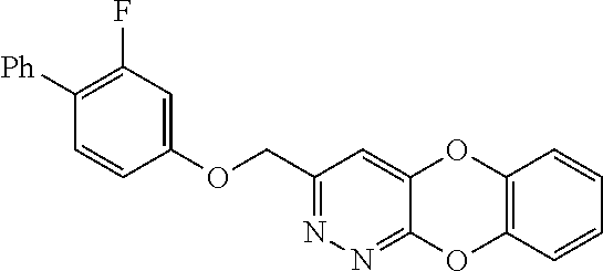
C1(COC2=CC(F)=C([Ph])C=C2)=NN=C2C(=C1)OC1=C(O2)C=CC=C1
